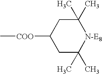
C[COO]C1CC(C)(C)[N-E8]C(C)(C)C1
